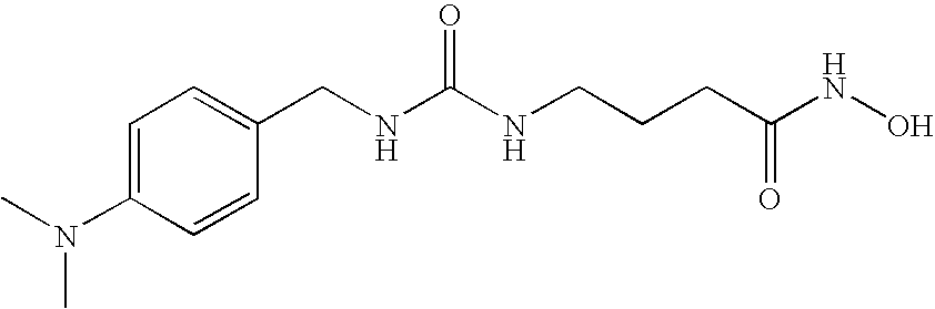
CN(C1=CC=C(CNC(NCCCC(NO)=O)=O)C=C1)C
